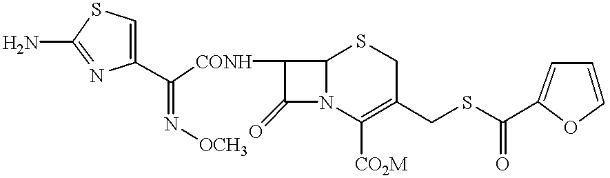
C1([CONH]C(=N[OCH3])C2=CSC(N)=N2)C(=O)N2C1SCC(CSC(=O)C1=CC=CO1)=C2[CO2M]
